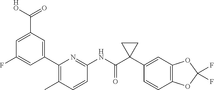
C1=C(C([HO])=O)C=C(C2=C(C)C=CC(NC(C3(C4=CC5=C(C=C4)OC(F)(F)O5)CC3)=O)=N2)C=C1F
